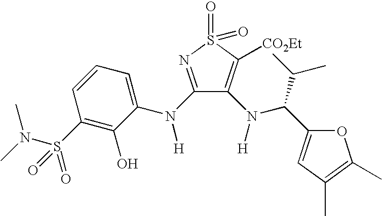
N(S(C1=C(O)C(N(C2=NS(=O)(=O)C([CO2Et])=C2N([H])C(C(C)C)C2=CC(C)=C(C)O2)[H])=CC=C1)(=O)=O)(C)C
